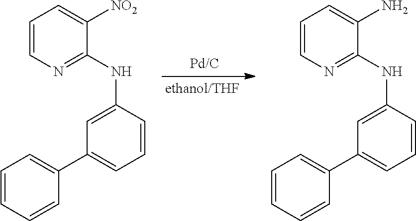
C1=CN=C(NC2=CC(C3=CC=CC=C3)=CC=C2)C([NO2])=C1.C1=CN=C(NC2=CC(C3=CC=CC=C3)=CC=C2)C(N)=C1
